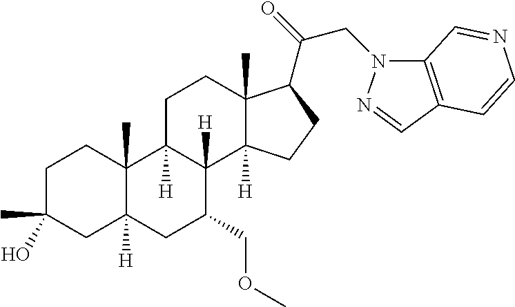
C1C(C)(O)CC2([H])C(C)(C1)C1([H])C([H])(C(COC)C2)C2([H])C(C)(CC1)C(C(=O)CN1C3=C(C=N1)C=CN=C3)CC2
